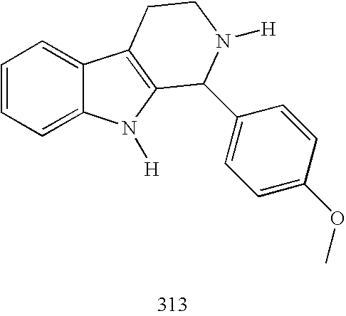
C1=CC=C2C(=C1)C1=C(N2[H])C(C2=CC=C(OC)C=C2)N([H])CC1
